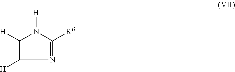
N1=C([R6])N([H])C([H])=C1[H]
